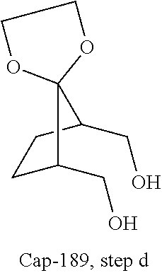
C1C(CO)C2(C(CO)C1)OCCO2
